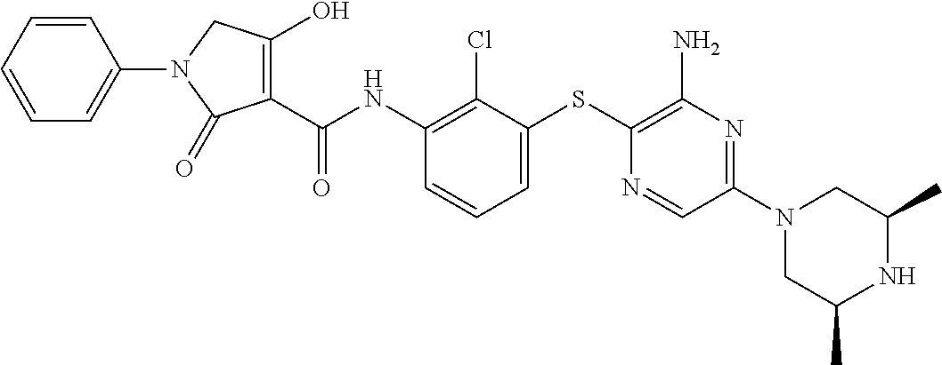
C1(O)=C(C(NC2=C(Cl)C(SC3=C(N)N=C(N4CC(C)NC(C)C4)C=N3)=CC=C2)=O)C(=O)N(C2=CC=CC=C2)C1
